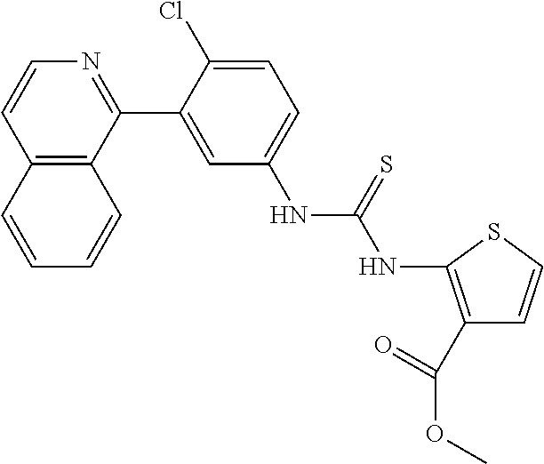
C12=C(C(C3=CC(NC(NC4=C(C(OC)=O)C=CS4)=S)=CC=C3Cl)=NC=C1)C=CC=C2
